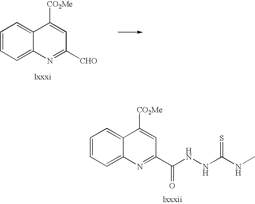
C1=CC=C2C(=C1)C([CO2Me])=CC([CHO])=N2.C1=CC=C2C(=C1)C([CO2Me])=CC(C(NNC(NC)=S)=O)=N2
